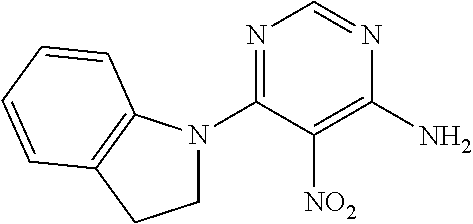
N1=C(N2CCC3=C2C=CC=C3)C([NO2])=C(N)N=C1
